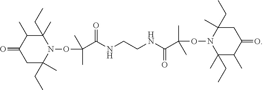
O=C1CC(CC)(C)N(OC(C)(C)C(NCCNC(=O)C(C)(C)ON2C(CC)(C)CC(=O)C(C)C2(CC)C)=O)C(C)(CC)C1C
